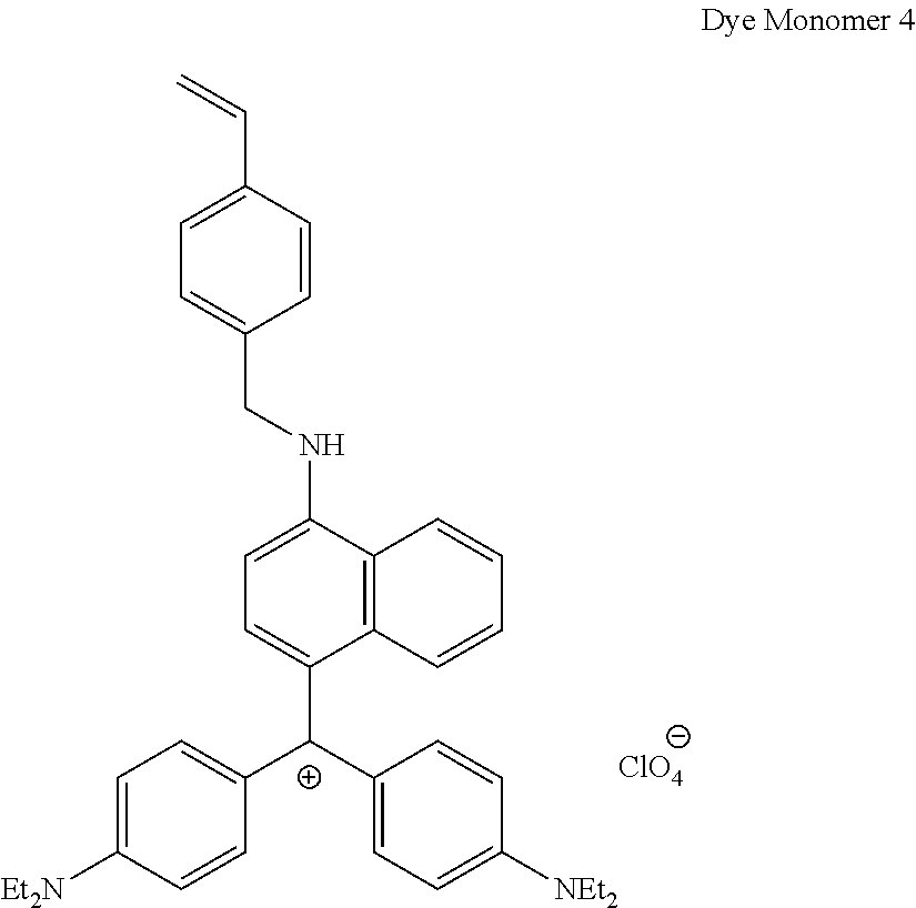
C1=C(C=C)C=CC(CNC2=CC=C([C+](C3=CC=C([NEt2])C=C3)C3=CC=C([Et2N])C=C3)C3=C2C=CC=C3)=C1.[ClO4]
